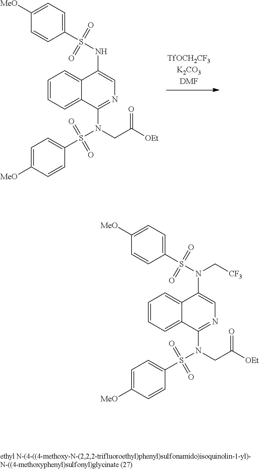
C1=CC=C2C(=C1)C(NS(C1=CC=C([MeO])C=C1)(=O)=O)=CN=C2N(CC([OEt])=O)S(C1=CC=C([MeO])C=C1)(=O)=O.C1=CC=C2C(=C1)C(N(C[CF3])S(C1=CC=C([MeO])C=C1)(=O)=O)=CN=C2N(CC([OEt])=O)S(C1=CC=C([MeO])C=C1)(=O)=O
